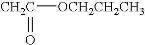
[OCH2CH2CH3][CH2C]=O
